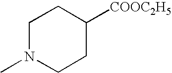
C1N(C)CCC([COOC2H5])C1
